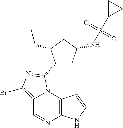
C12=C(N3C(=C(Br)N=C3C3CC(NS(=O)(C4CC4)=O)CC3CC)C=N1)C=CN2
